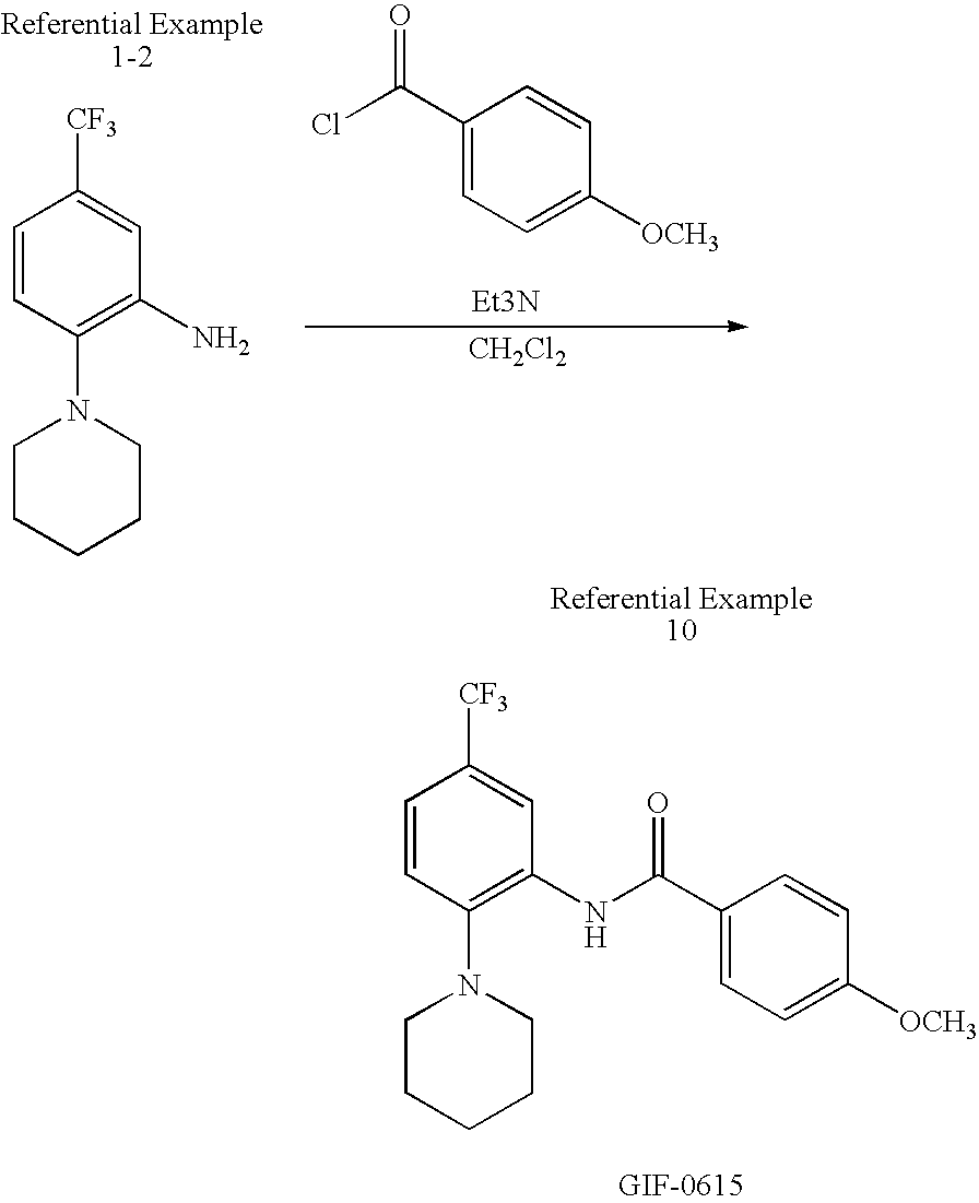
C1=CC(N2CCCCC2)=C(N)C=C1[CF3].C1(C(Cl)=O)=CC=C([OCH3])C=C1.[Et3N].[CH2Cl2].C1=CC(N2CCCCC2)=C(NC(C2=CC=C([OCH3])C=C2)=O)C=C1[CF3]
